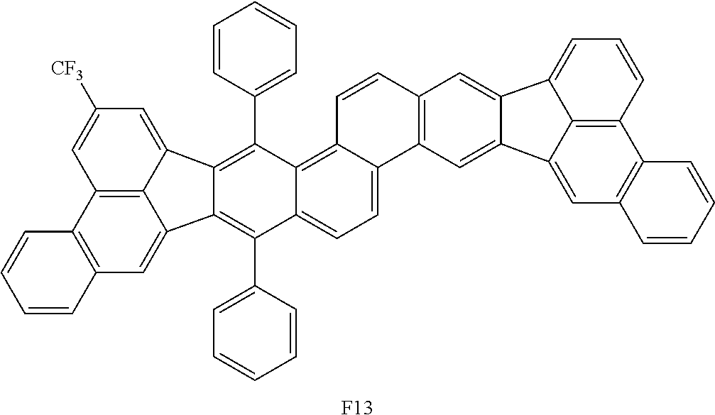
C12=C(C=C3C4=C1C=C([CF3])C=C4C1=C(C4=CC=CC=C4)C4=C5C(=CC=C4C(C4=CC=CC=C4)=C31)C1=C(C=C5)C=C3C(=C1)C1=CC4=C(C5=C1C3=CC=C5)C=CC=C4)C=CC=C2.[F13]
